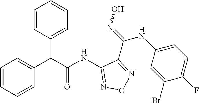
C1(NC(C(C2=CC=CC=C2)C2=CC=CC=C2)=O)=NON=C1C(=NO)NC1=CC=C(F)C(Br)=C1
